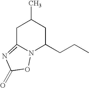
C1C2=NC(=O)ON2C(CCC)CC1C
